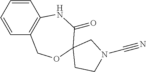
C1=CC=CC2=C1NC(=O)C1(OC2)CCN(C#N)C1
